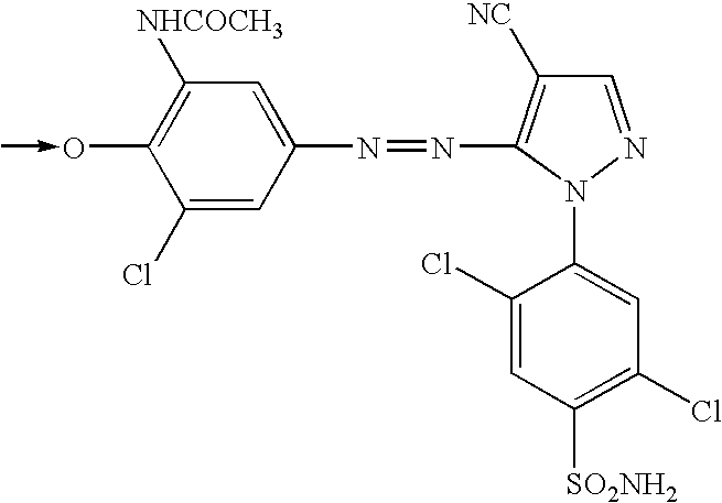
C1(Cl)=CC(N=NC2=C([NC])C=NN2C2=CC(Cl)=C([SO2NH2])C=C2Cl)=CC([NHCOCH3])=C1O-C
